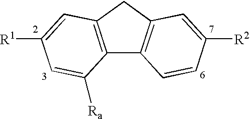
C12=C(CC3=C1C=CC([R2])=C3)C=C([R1])C=C2[Ra]
